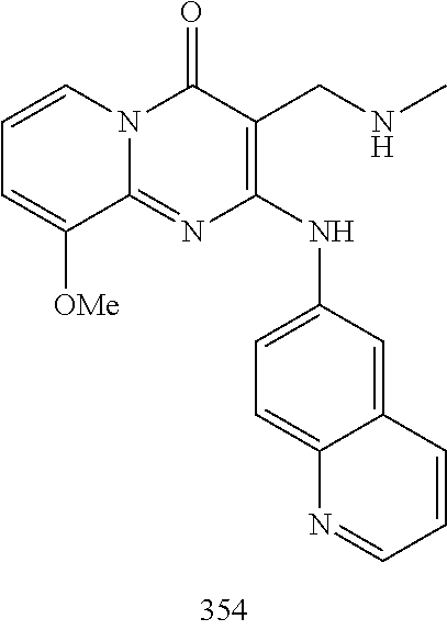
C1=CC=C([OMe])C2=NC(NC3=CC=C4C(=C3)C=CC=N4)=C(CNC)C(=O)N12
